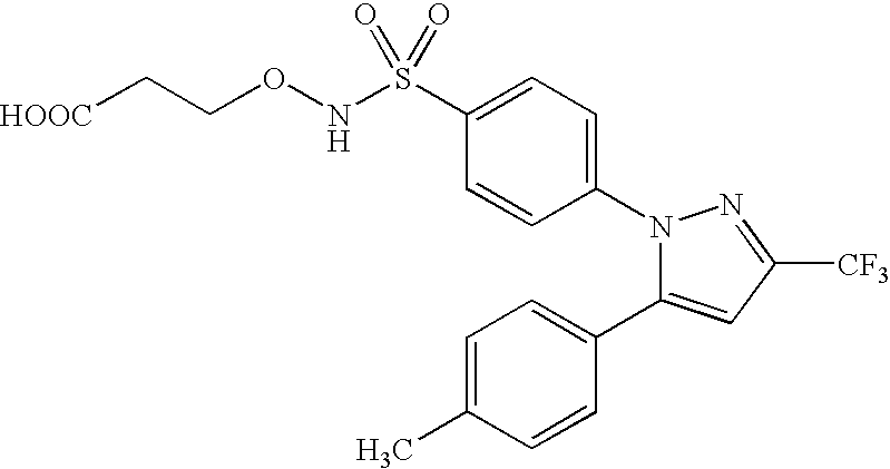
C1=C(S(NOCC[HOOC])(=O)=O)C=CC(N2C(C3=CC=C(C)C=C3)=CC([CF3])=N2)=C1
